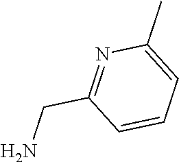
NCC1=NC(C)=CC=C1
